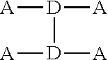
[D]([A])([D]([A])[A])[A]
